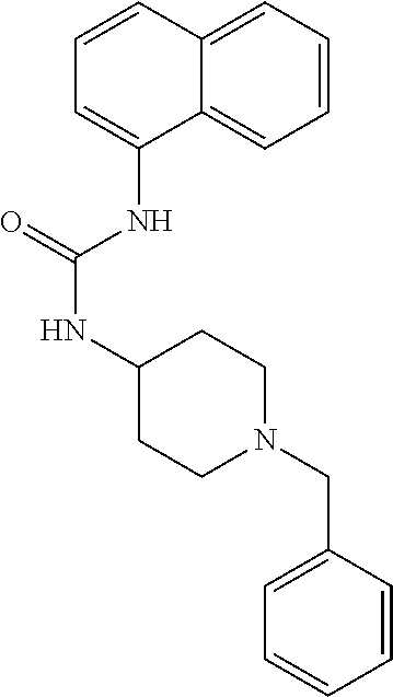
C1=CC2=CC=CC=C2C(NC(NC2CCN(CC3=CC=CC=C3)CC2)=O)=C1
